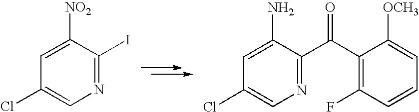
N1=C(I)C([NO2])=CC(Cl)=C1.N1=C(C(C2=C(F)C=CC=C2[OCH3])=O)C(N)=CC(Cl)=C1
